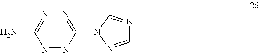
N1=NC(N2N=CN=C2)=NN=C1N
